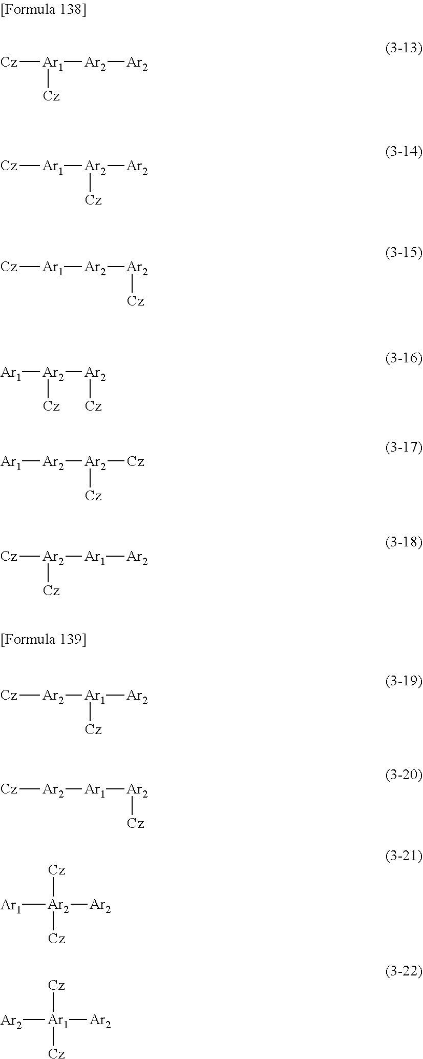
[Cz][Ar1]([Cz])[Ar2][Ar2].[Cz][Ar1][Ar2]([Ar2])[Cz].[Cz][Ar1][Ar2][Ar2][Cz].[Ar1][Ar2]([Ar2][Cz])[Cz].[Ar1][Ar2][Ar2]([Cz])[Cz].[Cz][Ar2]([Ar1][Ar2])[Cz].[Cz][Ar2][Ar1]([Cz])[Ar2].[Cz][Ar2][Ar1][Ar2][Cz].[Ar1][Ar2]([Ar2])([Cz])[Cz].[Ar2][Ar1]([Ar2])([Cz])[Cz]
